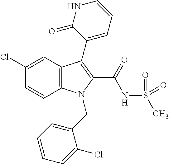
C1(Cl)=CC2=C(C=C1)N(CC1=CC=CC=C1Cl)C(C(NS(C)(=O)=O)=O)=C2C1=CC=CNC1=O
